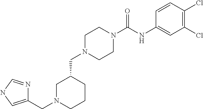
C1N(CC2=CNC=N2)CCCC1CN1CCN(C(NC2=CC(Cl)=C(Cl)C=C2)=O)CC1
